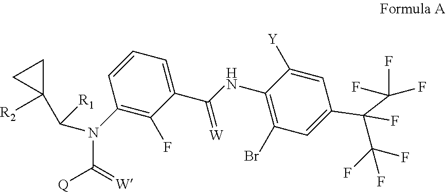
C1CC1(C([R1])N(C(=[W])[Q])C1=C(F)C(C(=[W])NC2=C(Br)C=C(C(C(F)(F)F)(C(F)(F)F)F)C=C2[Y])=CC=C1)[R2]
